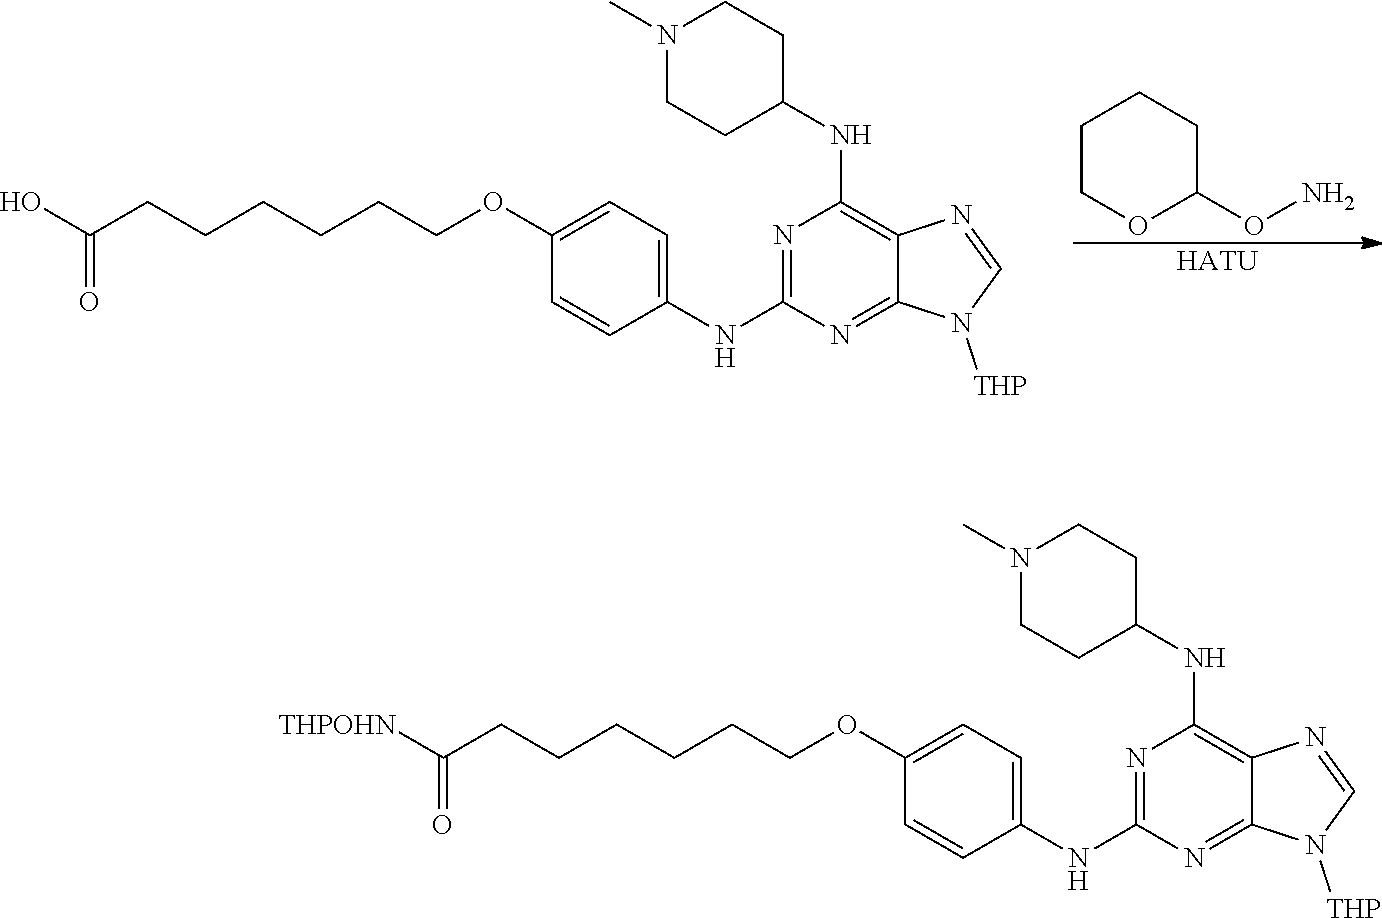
C1COC(ON)CC1.[HATU].OC(CCCCCCOC1=CC=C(NC2=NC(NC3CCN(C)CC3)=C3C(=N2)N([THP])C=N3)C=C1)=O.[THPOHN]C(CCCCCCOC1=CC=C(NC2=NC(NC3CCN(C)CC3)=C3C(=N2)N([THP])C=N3)C=C1)=O
